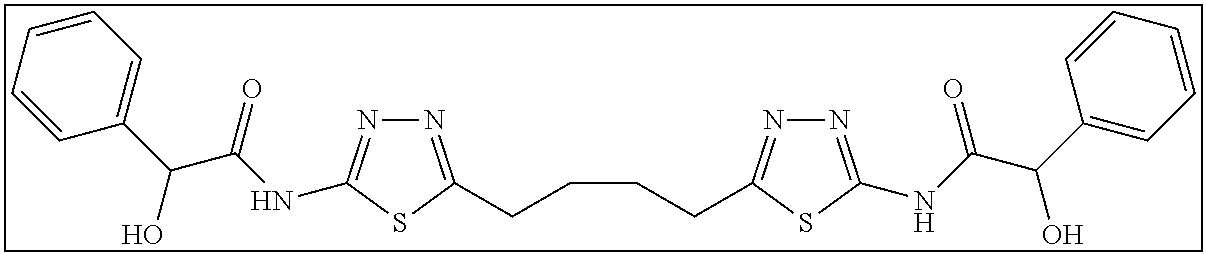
N1=C(CCCCC2=NN=C(NC(C(C3=CC=CC=C3)O)=O)S2)SC(NC(C(C2=CC=CC=C2)O)=O)=N1
